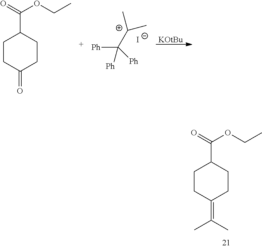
C1CC(=C(C)C)CCC1C(OCC)=O.[Ph]C([C+](C)C)([Ph])[Ph].[I-].[KOtBu].C1CC(=O)CCC1C(OCC)=O
